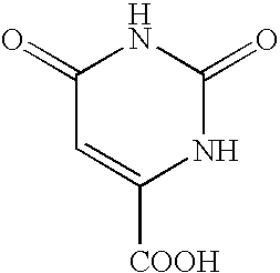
C1(=O)C=C([COOH])NC(=O)N1
